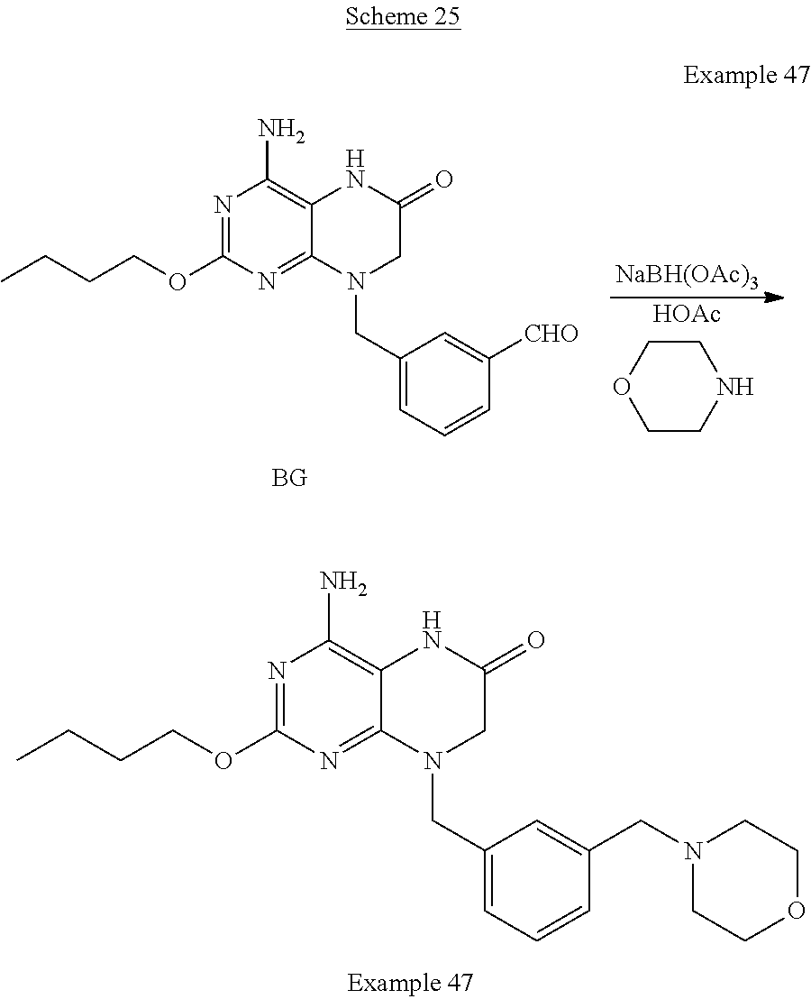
C1COCCN1.[HOAc].[NaBH(OAc)3].CCCCOC1=NC(N)=C2C(=N1)N(CC1=CC=CC([CHO])=C1)CC(=O)N2.CCCCOC1=NC(N)=C2C(=N1)N(CC1=CC=CC(CN3CCOCC3)=C1)CC(=O)N2
